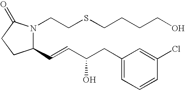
N1(CCSCCCCO)C(C=CC(CC2=CC=CC(Cl)=C2)O)CCC1=O
